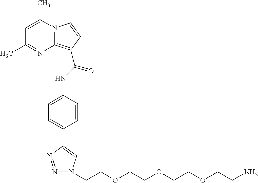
C1=C(C)N2C(=C(C(NC3=CC=C(C4=CN(CCOCCOCCOCCN)N=N4)C=C3)=O)C=C2)N=C1C
